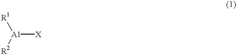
[A1]([X])([R1])[R2]
